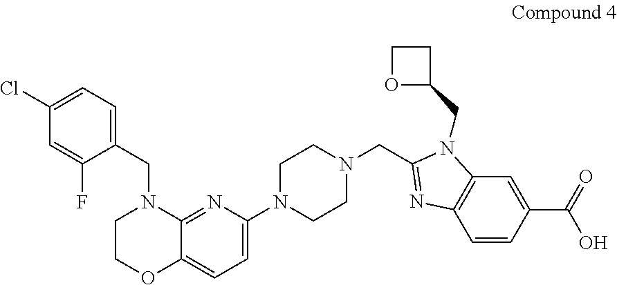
C1=C(N2CCN(CC3=NC4=C(N3CC3CCO3)C=C(C(=O)O)C=C4)CC2)N=C2C(=C1)OCCN2CC1=CC=C(Cl)C=C1F
